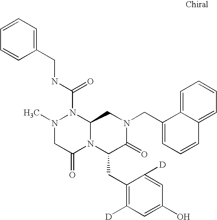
N1(C)CC(=O)N2C(N1C(NCC1=CC=CC=C1)=O)CN(CC1=CC=CC3=CC=CC=C13)C(=O)C2CC1=C([D])C=C(O)C=C1[D]
